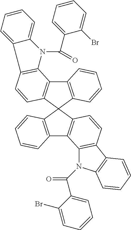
C12=C(C=CC3=C1N(C(C1=CC=CC=C1Br)=O)C1=CC=CC=C31)C1(C3=C2C=CC=C3)C2=C(C3=C1C=CC=C3)C1=C(C=C2)C2=C(C=CC=C2)N1C(=O)C1=CC=CC=C1Br
